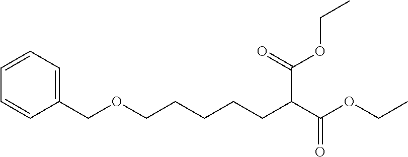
C1=CC(COCCCCCC(C(=O)OCC)C(OCC)=O)=CC=C1
